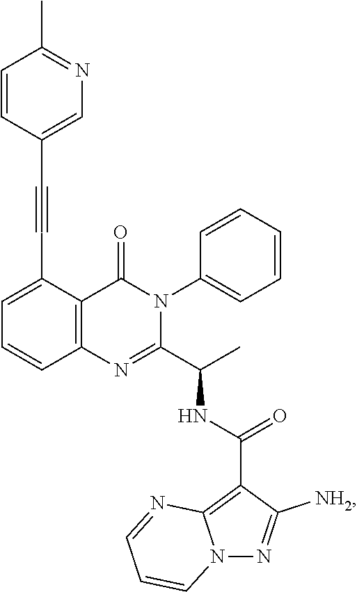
C1=C(C#CC2=CN=C(C)C=C2)C2=C(C=C1)N=C(C(C)NC(C1=C3N(N=C1[NH2])C=CC=N3)=O)N(C1=CC=CC=C1)C2=O
